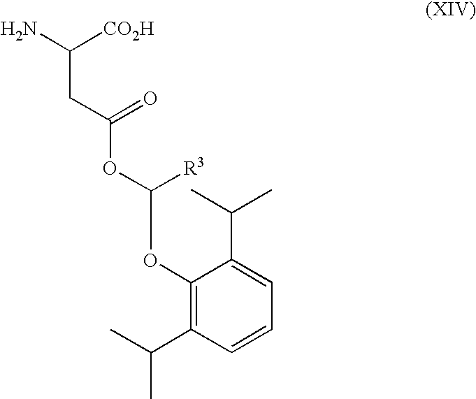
C(CC(N)[CO2H])(OC(OC1=C(C(C)C)C=CC=C1C(C)C)[R3])=O
